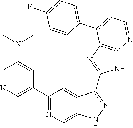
C1=NC=C(C2=NC=C3C(=C2)C(C2=NC4=C(N2)N=CC=C4C2=CC=C(F)C=C2)=NN3)C=C1N(C)C
